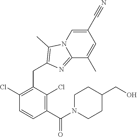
C1(Cl)=C(CC2=C(C)N3C=C(C#N)C=C(C)C3=N2)C(Cl)=C(C(N2CCC(CO)CC2)=O)C=C1
